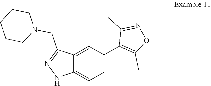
C12=CC(C3=C(C)ON=C3C)=CC=C1NN=C2CN1CCCCC1
